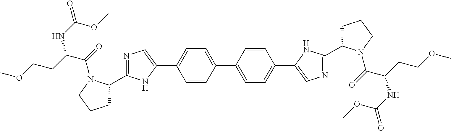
C1(C2=CC=C(C3=CN=C(C4CCCN4C(=O)C(NC(OC)=O)CCOC)N3)C=C2)=CC=C(C2=CN=C(C3CCCN3C(=O)C(NC(OC)=O)CCOC)N2)C=C1
